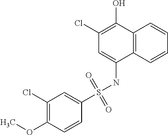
C1=C(S(NC2=CC(Cl)=C(O)C3=C2C=CC=C3)(=O)=O)C=CC(OC)=C1Cl
